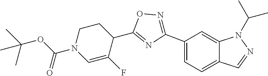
C(OC(=O)N1C=C(F)C(C2=NC(C3=CC=C4C(=C3)N(C(C)C)N=C4)=NO2)CC1)(C)(C)C
